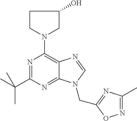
N1=C(C(C)(C)C)N=C2C(=C1N1CC(O)CC1)N=CN2CC1=NC(C)=NO1
